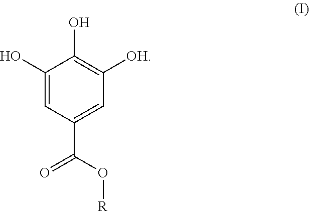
C1(O)=CC(C(O[R])=O)=CC([OH])=C1O
